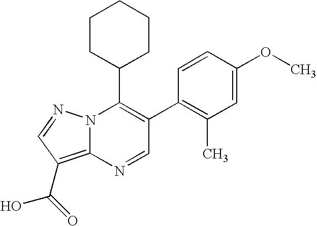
C1(C)=C(C2=C(C3CCCCC3)N3C(=C(C(O)=O)C=N3)N=C2)C=CC(OC)=C1
